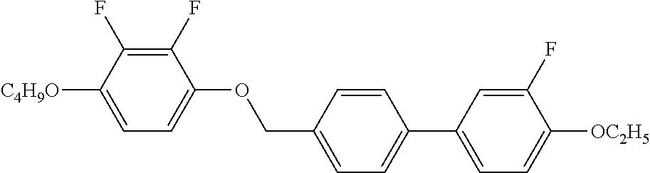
C1(F)=C(F)C([C4H9O])=CC=C1OCC1=CC=C(C2=CC=C([OC2H5])C(F)=C2)C=C1
